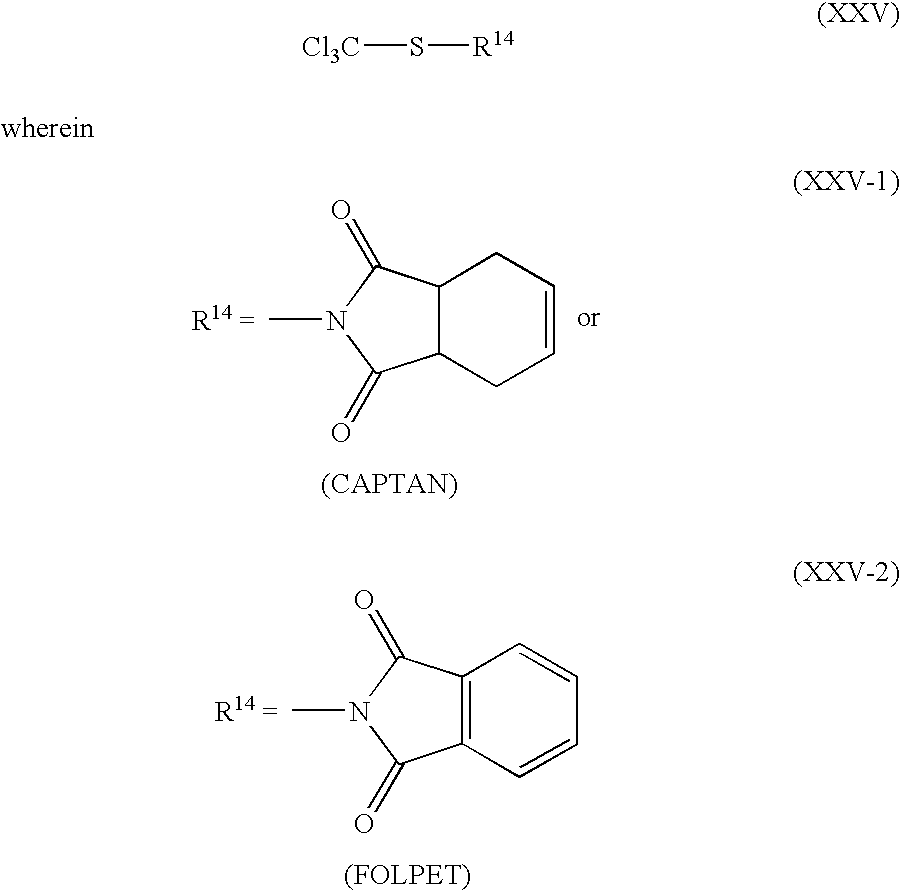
C12C(CC=CC1)C(=O)N(C)C2=O.C12=C(C=CC=C1)C(=O)N(C)C2=O.[Cl3C]S[R14]
